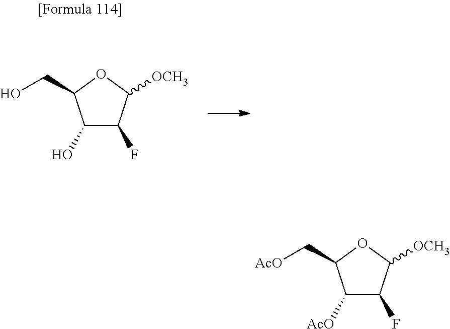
C1(O)C(F)C([OCH3])OC1CO.C1([AcO])C(F)C([OCH3])OC1C[AcO]
